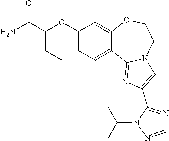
C1(OC(C(N)=O)CCC)=CC=C2C(=C1)OCCN1C2=NC(C2=NC=NN2C(C)C)=C1
